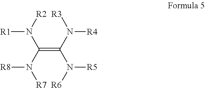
[R7]N(C(=C(N([R6])[R5])N([R3])[R4])N([R2])[R1])[R8]
